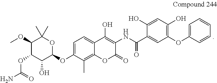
C1(OC)C(OC(N)=O)C(O)C(OC2=CC=C3C(=C2C)OC(=O)C(NC(=O)C2=CC(OC4=CC=CC=C4)=C(O)C=C2O)=C3O)OC1(C)C
